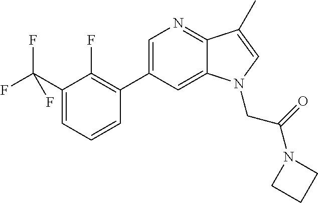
C1=C(C2=C(F)C(C(F)(F)F)=CC=C2)C=C2C(=N1)C(C)=CN2CC(N1CCC1)=O
